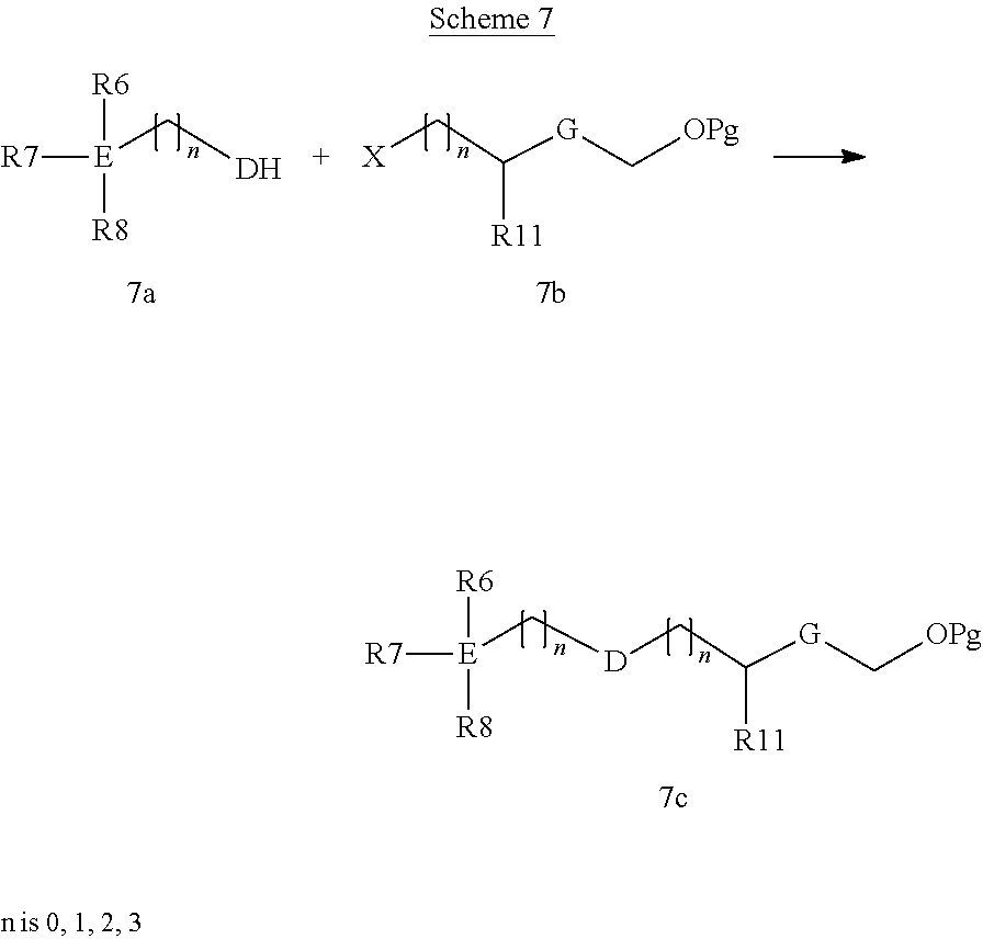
[R7][E]([R6])([R8])C[DH].[X]CC([R11])[G]C[OPg].[D](CC([R11])[G]C[OPg])C[E]([R7])([R6])[R8]
